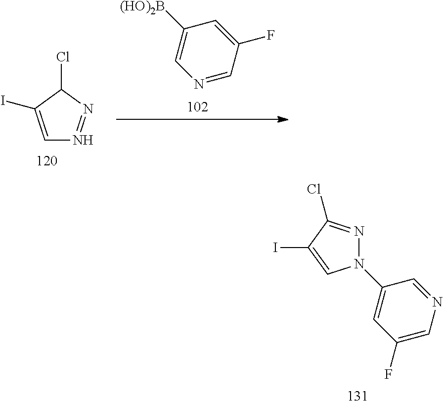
N1(C2=CC(F)=CN=C2)N=C(Cl)C(I)=C1.C1=C(I)C(Cl)N=N1.[(HO)2B]C1=CN=CC(F)=C1
